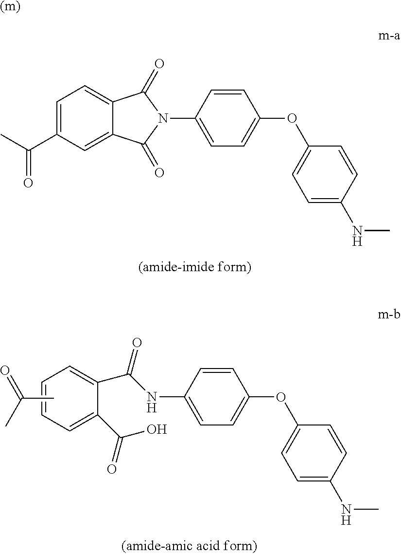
C1=C(C(C)=O)C=C2C(=C1)C(=O)N(C1=CC=C(OC3=CC=C(NC)C=C3)C=C1)C2=O.C1=CC=C(C(=O)O)C(C(NC2=CC=C(OC3=CC=C(NC)C=C3)C=C2)=O)=C1.CC(C)=O.[(m)]
